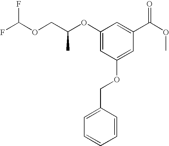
FC(OCC(OC1=CC(OCC2=CC=CC=C2)=CC(C(OC)=O)=C1)C)F
